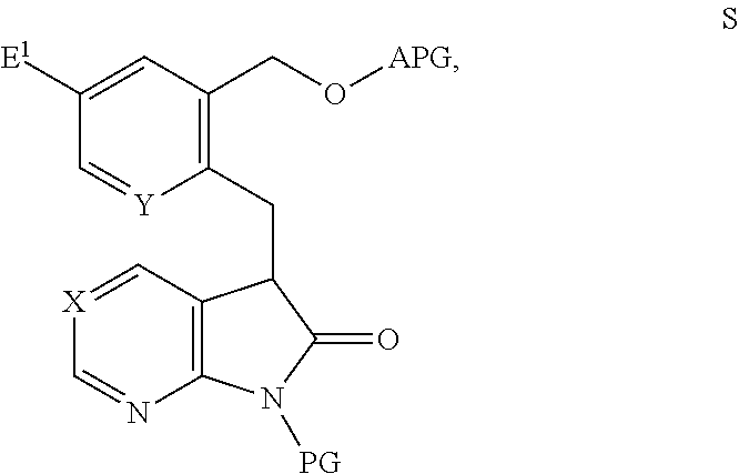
C12=C(C=[X]C=N1)C(CC1=C(CO[APG])C=C([E1])C=[Y]1)C(=O)N2[PG]
